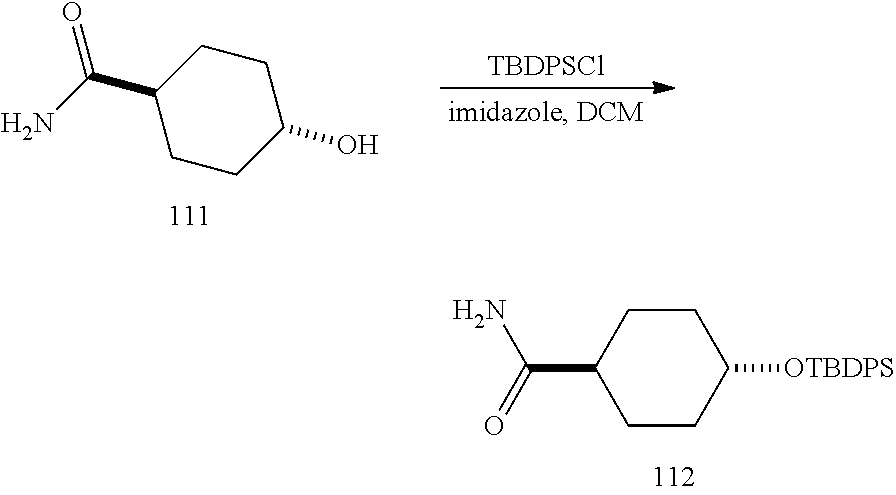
[TBDPSCl].C1(C(N)=O)CCC(O)CC1.C1CC(C(=O)N)CCC1[OTBDPS]
